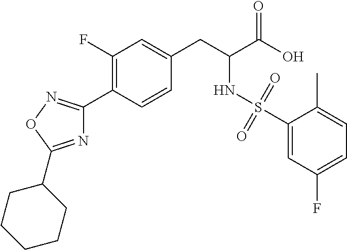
C1(F)=C(C2=NOC(C3CCCCC3)=N2)C=CC(CC(C(O)=O)NS(C2=CC(F)=CC=C2C)(=O)=O)=C1
